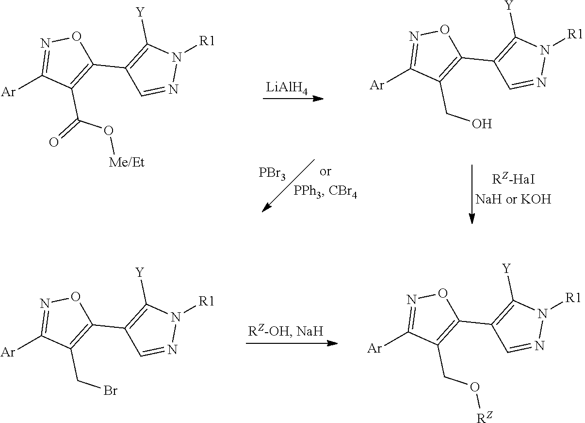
[LiAlH4].[PBr3].[Ar]C1=NOC(C2=C([Y])N([R1])N=C2)=C1C(=O)O[Me/Et].[Ar]C1=NOC(C2=C([Y])N([R1])N=C2)=C1CO.[Ar]C1=NOC(C2=C([Y])N([R1])N=C2)=C1CBr.[Ar]C1=NOC(C2=C([Y])N([R1])N=C2)=C1CO[RZ]
